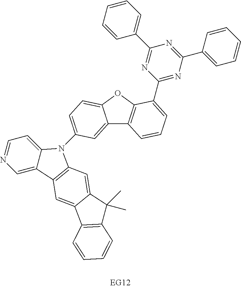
C1=C2C(=CC=N1)N(C1=CC=C3C(=C1)C1=C(O3)C(C3=NC(C4=CC=CC=C4)=NC(C4=CC=CC=C4)=N3)=CC=C1)C1=C2C=C2C(=C1)C(C)(C)C1=C2C=CC=C1
